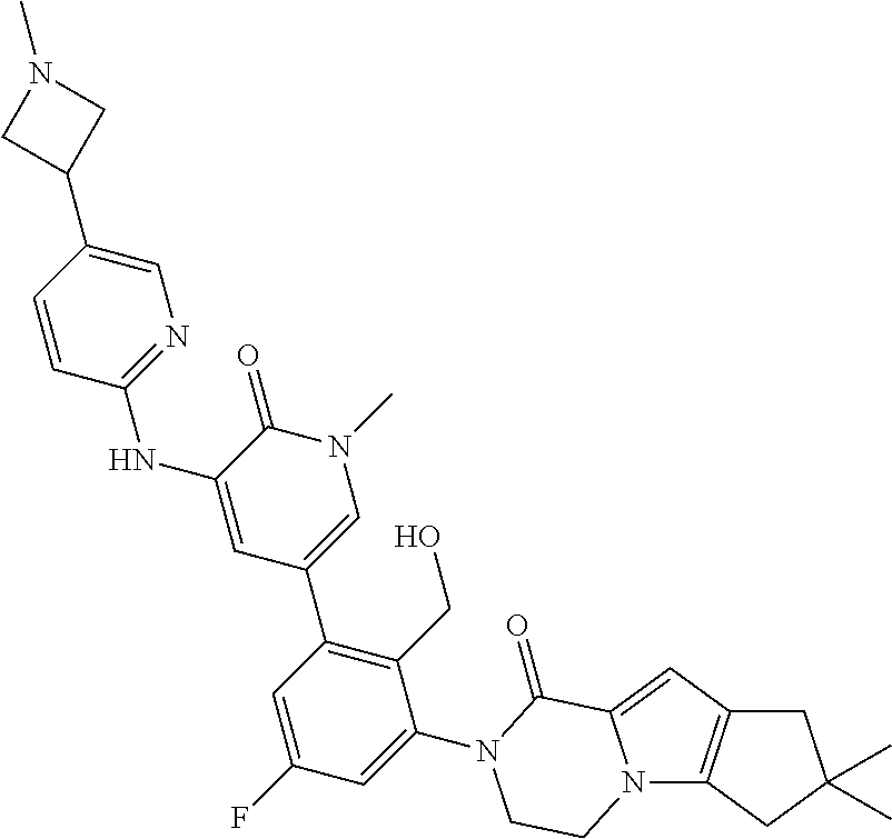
N12C3=C(C=C1C(=O)N(C1=CC(F)=CC(C4=CN(C)C(=O)C(NC5=NC=C(C6CN(C)C6)C=C5)=C4)=C1CO)CC2)CC(C)(C)C3
